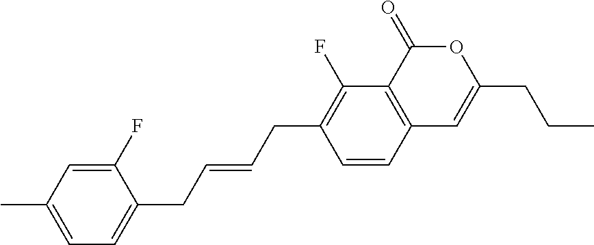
C1=CC2=C(C(F)=C1CC=CCC1=CC=C(C)C=C1F)C(=O)OC(CCC)=C2
